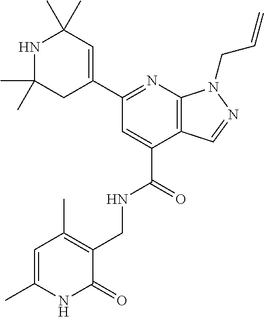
C1(C)(C)NC(C)(C)C=C(C2=NC3=C(C(C(=O)NCC4=C(C)C=C(C)NC4=O)=C2)C=NN3CC=C)C1
